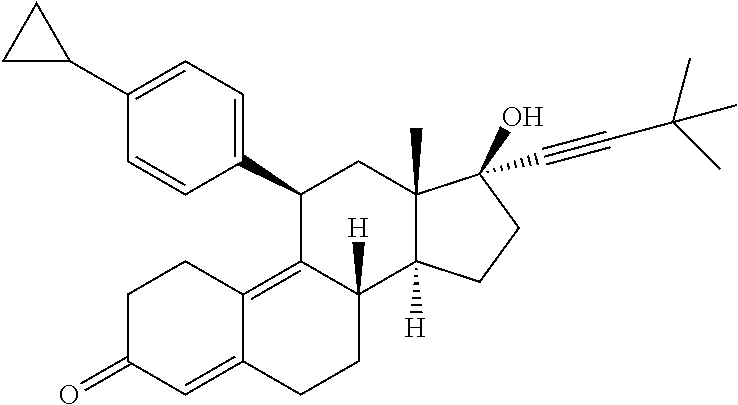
C1(C2=CC=C(C3C4=C5C(=CC(=O)CC5)CCC4([H])C4([H])C(C)(C3)C(O)(C#CC(C)(C)C)CC4)C=C2)CC1
